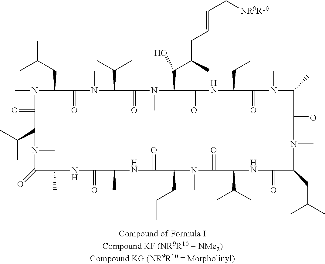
CC(CC1N(C)C(=O)C(C(C)C)N(C)C(=O)C(C)NC(=O)C(C)NC(=O)C(CC(C)C)N(C)C(=O)C(C(C)C)NC(=O)C(CC(C)C)N(C)C(=O)C(C)N(C)C(=O)C(CC)NC(=O)C(C(C(C)CC=CC[NR9R10])O)N(C)C(=O)C(C(C)C)N(C)C1=O)C
